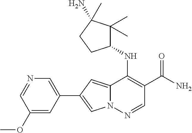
N12C(=CC(C3=CN=CC(OC)=C3)=C1)C(NC1C(C)(C)C(N)(C)CC1)=C(C(N)=O)C=N2
